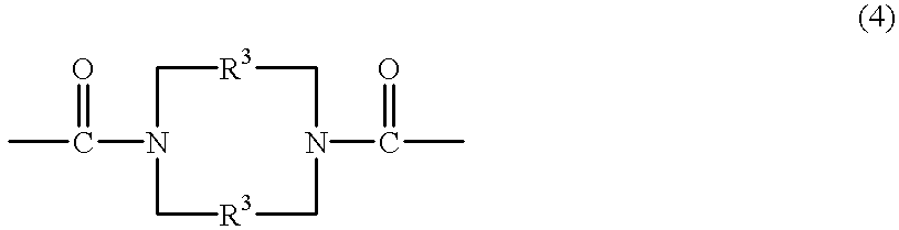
C(N1C[R3]CN(C(C)=O)C[R3]C1)(=O)C
